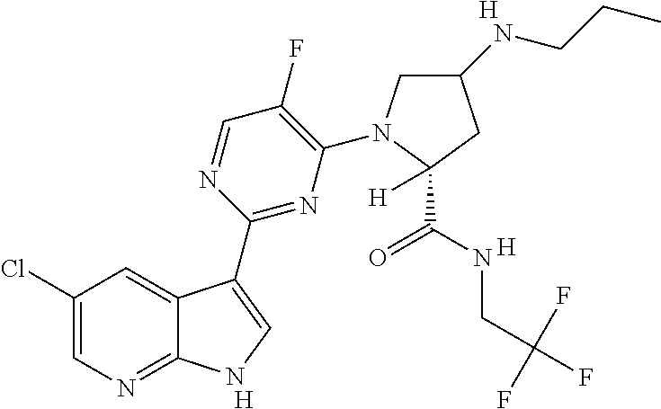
[H].C1(F)=C(N2CC(NCCC)CC2(C(=O)NCC(F)(F)F)[H])N=C(C2=CNC3=NC=C(Cl)C=C32)N=C1.[H].[H]
